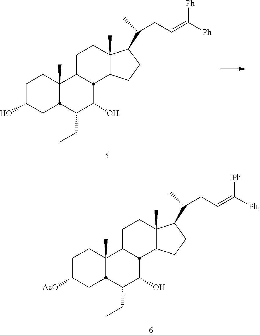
C1C(O)CC2C(C)(C1)C1CCC3(C)C(CCC3C(CC=C([Ph])[Ph])C)C1C(O)C2CC.C1C([AcO])CC2C(C)(C1)C1CCC3(C)C(CCC3C(CC=C([Ph])[Ph])C)C1C(O)C2CC
